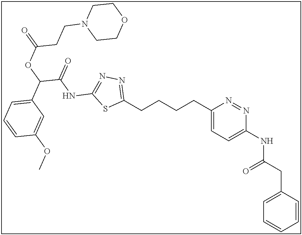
C(CCCC1=CC=C(NC(CC2=CC=CC=C2)=O)N=N1)C1=NN=C(NC(C(OC(=O)CCN2CCOCC2)C2=CC=CC(OC)=C2)=O)S1
